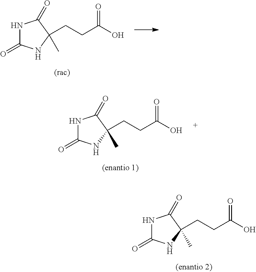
N1C(=O)NC(CCC(O)=O)(C)C1=O.N1C(=O)NC(CCC(O)=O)(C)C1=O.N1C(=O)NC(CCC(O)=O)(C)C1=O
